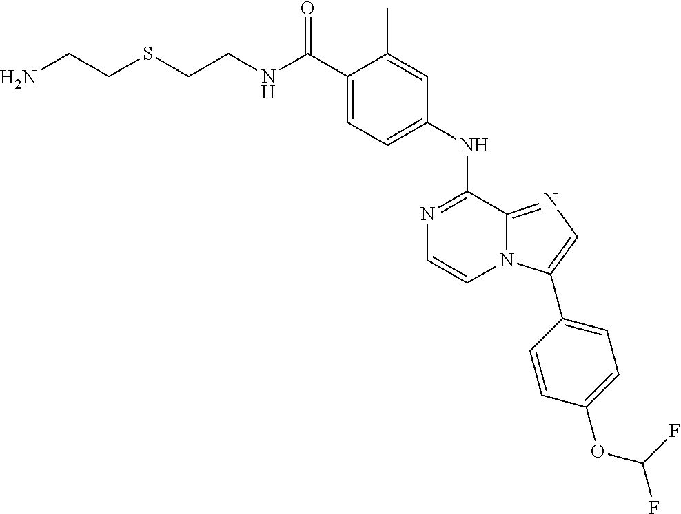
C(C1=CC=C(NC2=NC=CN3C2=NC=C3C2=CC=C(OC(F)F)C=C2)C=C1C)(=O)NCCSCCN
